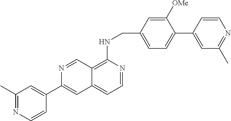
C1(C2=CC3=CC=NC(NCC4=CC=C(C5=CC(C)=NC=C5)C([OMe])=C4)=C3C=N2)=CC(C)=NC=C1
